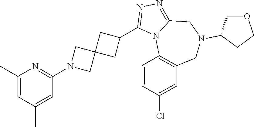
C1(C)=CC(C)=CC(N2CC3(C2)CC(C2=NN=C4N2C2=C(CN(C5COCC5)C4)C=C(Cl)C=C2)C3)=N1
